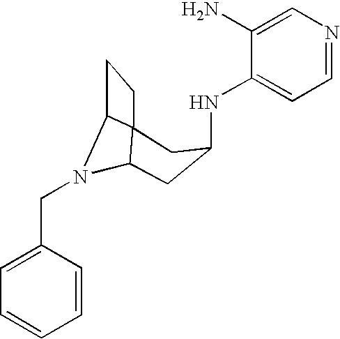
N(C1CC2N(CC3=CC=CC=C3)C3C2(CC3)C1)C1=CC=NC=C1N
